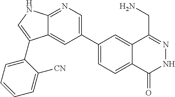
C1(C2=CN=C3C(=C2)C(C2=CC=CC=C2[CN])=CN3)=CC=C2C(=C1)C(CN)=NNC2=O
